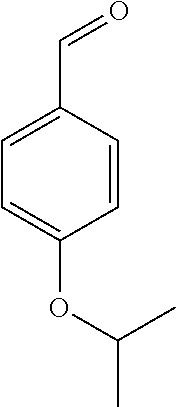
C1=CC(C=O)=CC=C1OC(C)C
